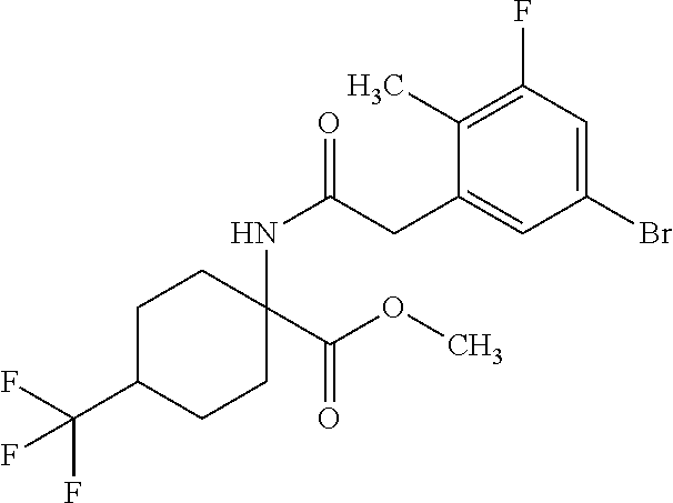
C1C(C(F)(F)F)CCC(NC(=O)CC2=CC(Br)=CC(F)=C2C)(C(OC)=O)C1
